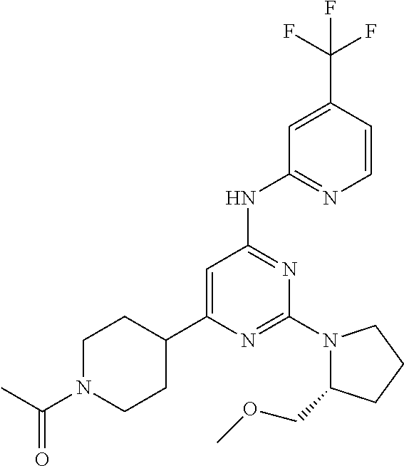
C1=C(C(F)(F)F)C=CN=C1NC1=NC(N2CCCC2COC)=NC(C2CCN(C(C)=O)CC2)=C1
